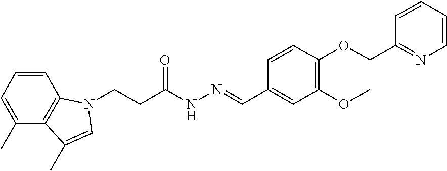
C1=CC=C(C)C2=C1N(CCC(NN=CC1=CC(OC)=C(OCC3=NC=CC=C3)C=C1)=O)C=C2C
